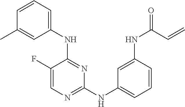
C1(F)=CN=C(NC2=CC=CC(NC(=O)C=C)=C2)N=C1NC1=CC=CC(C)=C1
